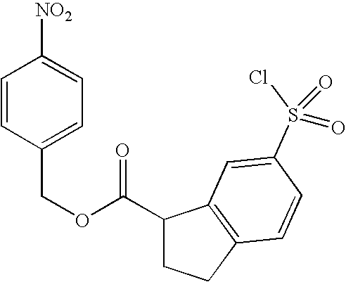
C1=CC(COC(=O)C2CCC3=C2C=C(S(Cl)(=O)=O)C=C3)=CC=C1[NO2]
